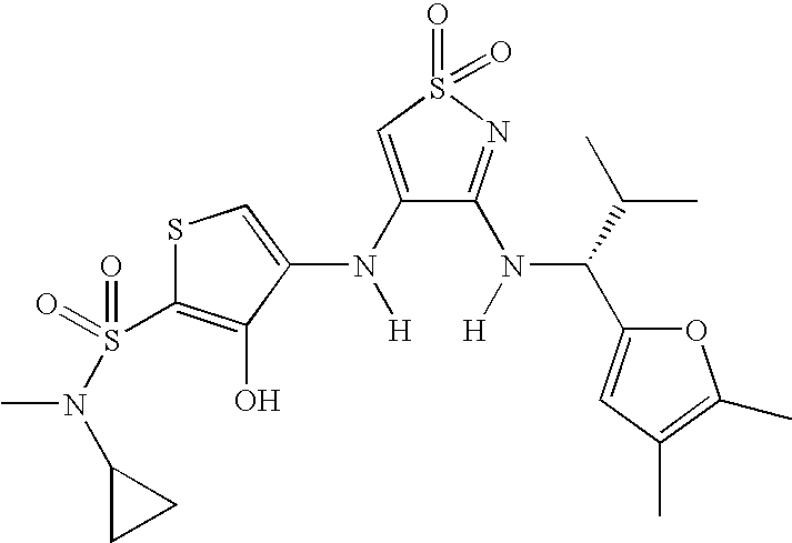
C1(N([H])C2=CSC(S(=O)(=O)N(C3CC3)C)=C2O)=CS(=O)(=O)N=C1N([H])C(C(C)C)C1=CC(C)=C(C)O1
